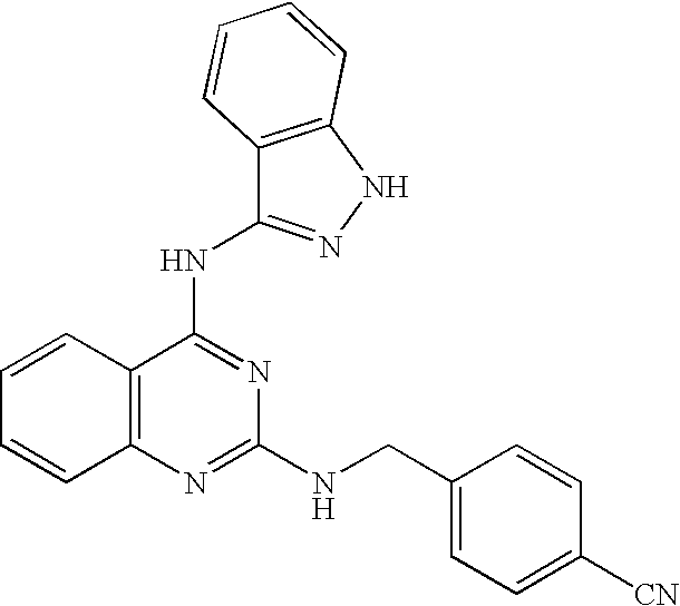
C1=CC2=C(C=C1)N=C(NCC1=CC=C([CN])C=C1)N=C2NC1=NNC2=C1C=CC=C2
